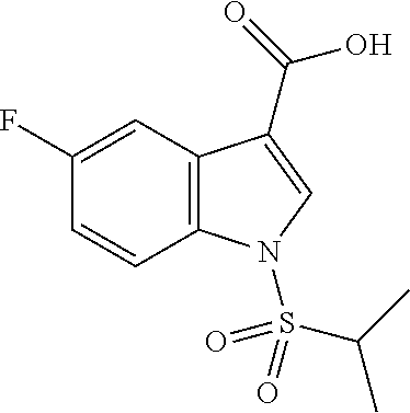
C1(F)=CC2=C(C=C1)N(S(=O)(C(C)C)=O)C=C2C(=O)O
